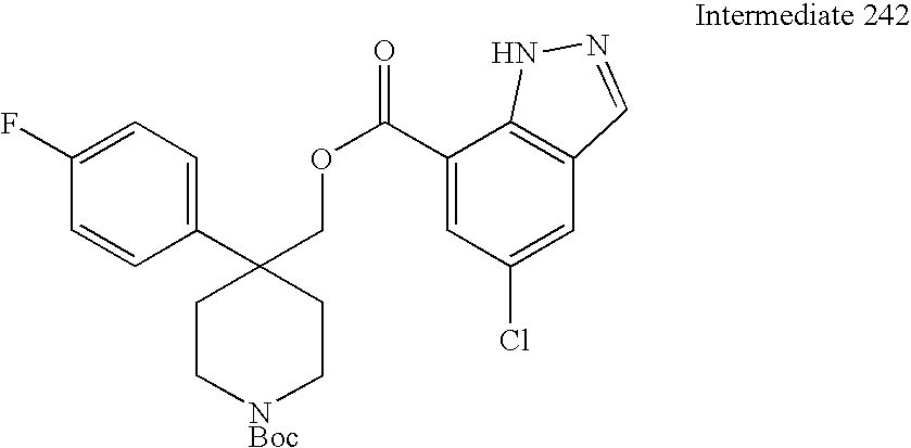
C1(C2(COC(=O)C3=CC(Cl)=CC4=C3NN=C4)CC[NBoc]CC2)=CC=C(F)C=C1
